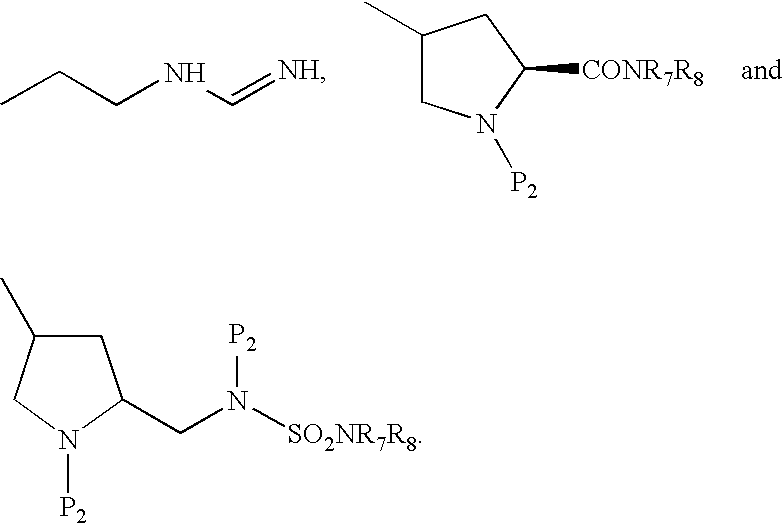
CCCNC=[NH].C1(C)CN([P2])C([CONR7R8])C1.C1C(C)CN([P2])C1CN([SO2NR7R8])[P2]
